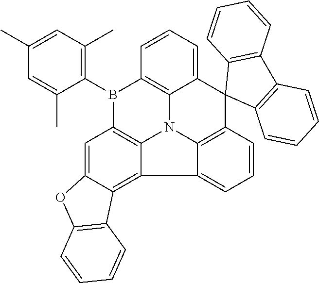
C1(C)=CC(C)=C(B2C3=C4N5C6=C2C=C2C(=C6C6=CC=CC(=C56)C5(C4=CC=C3)C3=C(C4=C5C=CC=C4)C=CC=C3)C3=C(O2)C=CC=C3)C(C)=C1
